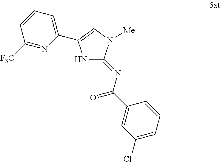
N1C(=NC(=O)C2=CC(Cl)=CC=C2)N([Me])C=C1C1=CC=CC([F3C])=N1
